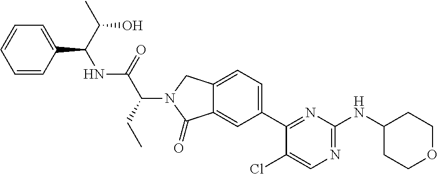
C1(Cl)=CN=C(NC2CCOCC2)N=C1C1=CC=C2C(=C1)C(=O)N(C(C(=O)NC(C1=CC=CC=C1)C(O)C)CC)C2
